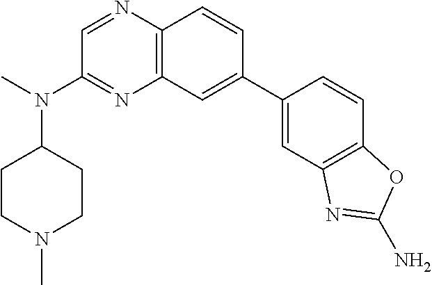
C1=C(C2=CC3=C(N=CC(N(C4CCN(C)CC4)C)=N3)C=C2)C=CC2=C1N=C(N)O2
